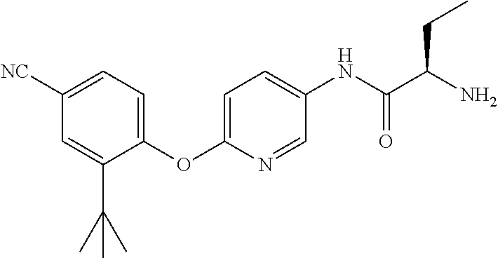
C1([CN])=CC=C(OC2=CC=C(NC(C(N)CC)=O)C=N2)C(C(C)(C)C)=C1
